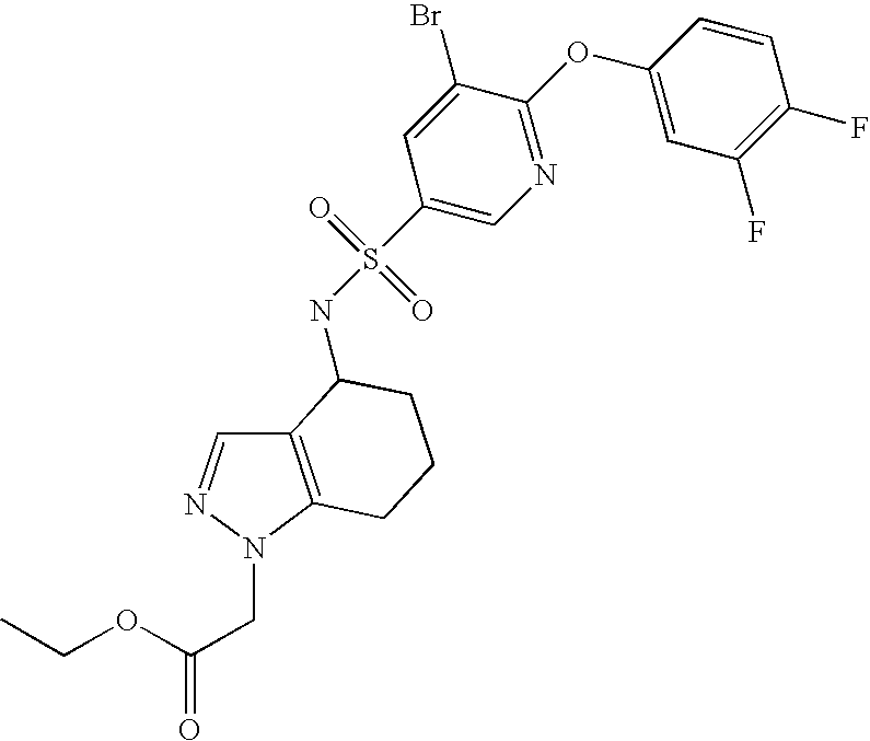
C12=C(N(CC(=O)OCC)N=C1)CCCC2NS(=O)(=O)C1=CN=C(OC2=CC(F)=C(F)C=C2)C(Br)=C1
